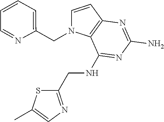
C1=CC2=C(N1CC1=CC=CC=N1)C(NCC1=NC=C(C)S1)=NC(N)=N2
